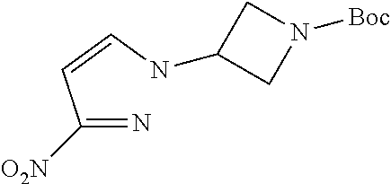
C(=N)(C=CNC1CN([Boc])C1)[O2N]
